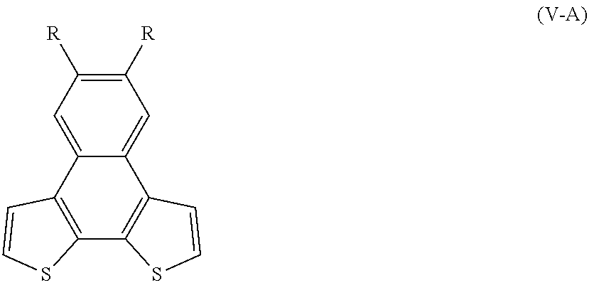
C12=C(C3=C(C4=CC([R])=C([R])C=C14)C=CS3)SC=C2
